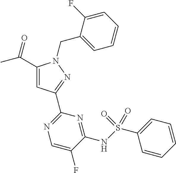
C1(C(C)=O)=CC(C2=NC=C(F)C(NS(C3=CC=CC=C3)(=O)=O)=N2)=NN1CC1=CC=CC=C1F
